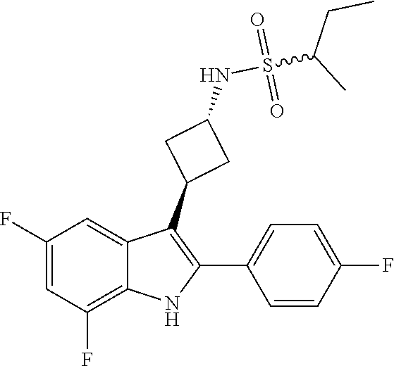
S(=O)(=O)(NC1CC(C2=C(C3=CC=C(F)C=C3)NC3=C(F)C=C(F)C=C23)C1)C(CC)C
